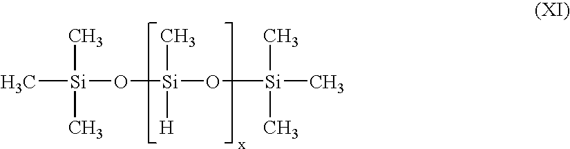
C[Si](C)(C)O[Si](C)([H])O[Si](C)(C)C
